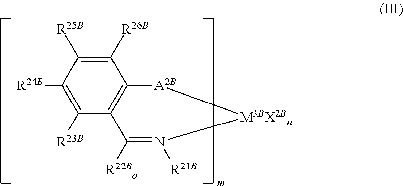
C1([R26B])=C([R25B])C([R24B])=C([R23B])C2=C1[A2B][M3BX2Bn]N([R21B])=C2[R22Bo]
